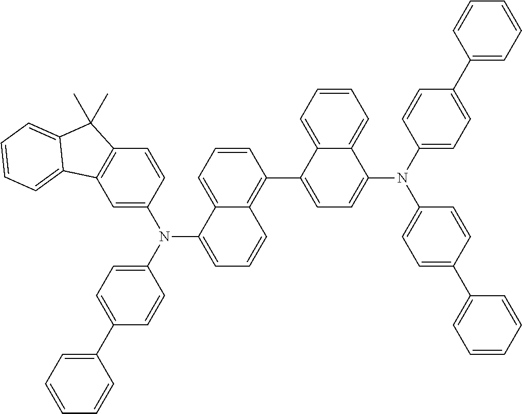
C1=C(N(C2=CC=C(C3=CC=CC=C3)C=C2)C2=CC=CC3=C(C4=CC=C(N(C5=CC=C(C6=CC=CC=C6)C=C5)C5=CC=C(C6=CC=CC=C6)C=C5)C5=CC=CC=C45)C=CC=C23)C=CC2=C1C1=CC=CC=C1C2(C)C
